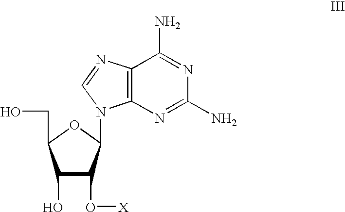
C12=C(N=C(N)N=C1N)N(C1C(O[X])C(O)C(CO)O1)C=N2
